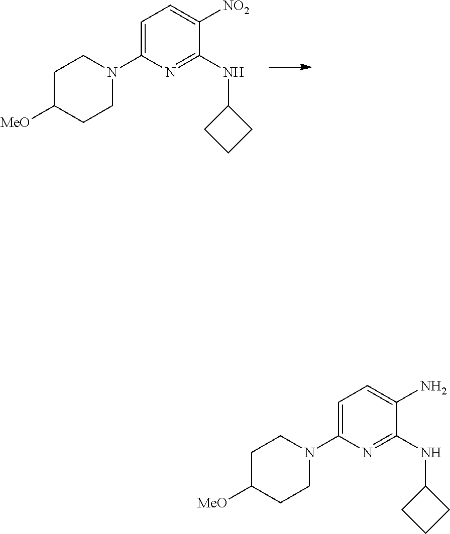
C1=C(N2CCC([MeO])CC2)N=C(NC2CCC2)C([NO2])=C1.C1=C(N2CCC([MeO])CC2)N=C(NC2CCC2)C(N)=C1
